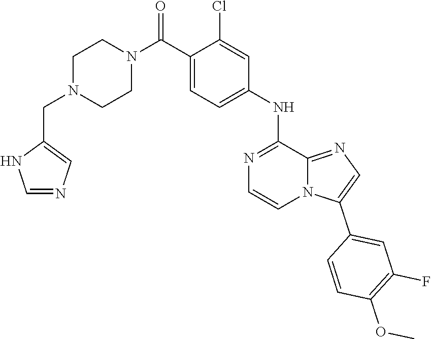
C1N(CC2=CN=CN2)CCN(C(C2=CC=C(NC3=NC=CN4C3=NC=C4C3=CC(F)=C(OC)C=C3)C=C2Cl)=O)C1
